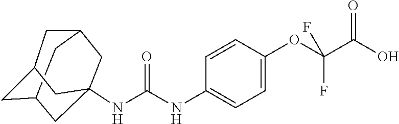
C12CC3CC(NC(NC4=CC=C(OC(C(O)=O)(F)F)C=C4)=O)(C1)CC(C2)C3
